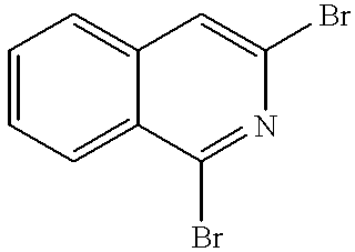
C1=CC=C2C(=C1)C=C(Br)N=C2Br
